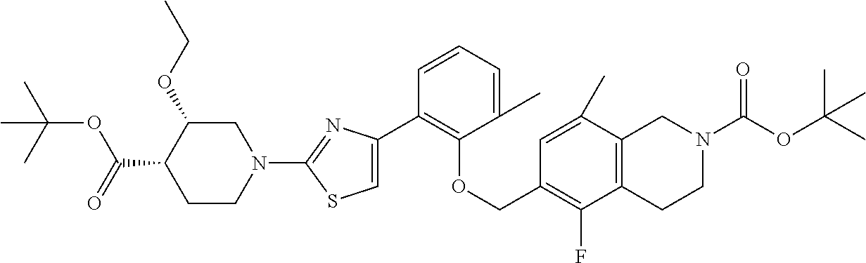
C1(C2=C(OCC3=C(F)C4=C(C(C)=C3)CN(C(OC(C)(C)C)=O)CC4)C(C)=CC=C2)=CSC(N2CC(OCC)C(C(=O)OC(C)(C)C)CC2)=N1
